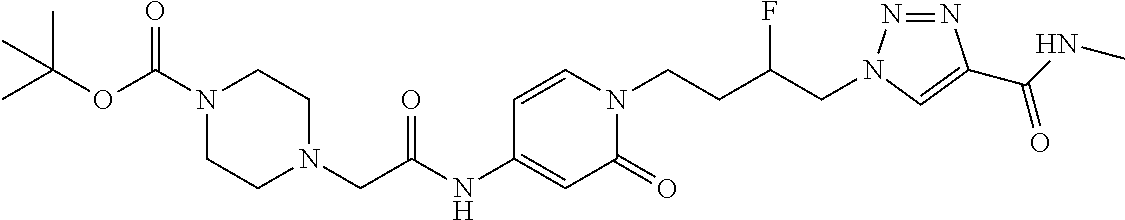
C1(NC(=O)CN2CCN(C(OC(C)(C)C)=O)CC2)=CC(=O)N(CCC(CN2N=NC(C(NC)=O)=C2)F)C=C1
